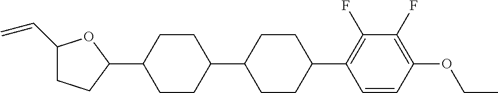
C1(C=C)CCC(C2CCC(C3CCC(C4=C(F)C(F)=C(OCC)C=C4)CC3)CC2)O1
